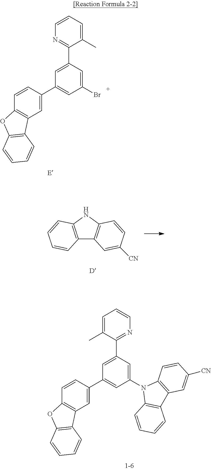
C1=C(Br)C=C(C2=CC3=C(C=C2)OC2=C3C=CC=C2)C=C1C1=NC=CC=C1C.C12=C(NC3=C1C=C([CN])C=C3)C=CC=C2.C1=C(N2C3=C(C4=C2C=CC([CN])=C4)C=CC=C3)C=C(C2=CC3=C(C=C2)OC2=C3C=CC=C2)C=C1C1=NC=CC=C1C
